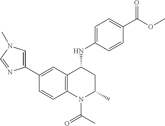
C1(NC2CC(C)N(C(C)=O)C3=C2C=C(C2=CN(C)C=N2)C=C3)=CC=C(C(OC)=O)C=C1
